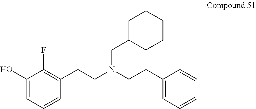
C1(O)=CC=CC(CCN(CCC2=CC=CC=C2)CC2CCCCC2)=C1F
